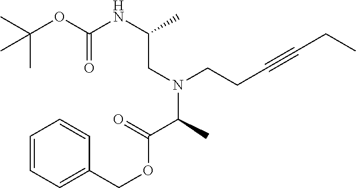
C1=CC=CC(COC(=O)C(N(CCC#CCC)CC(NC(OC(C)(C)C)=O)C)C)=C1
